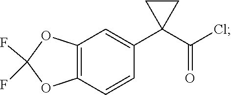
C12=C(C=CC(C3(C(Cl)=O)CC3)=C1)OC(F)(F)O2
